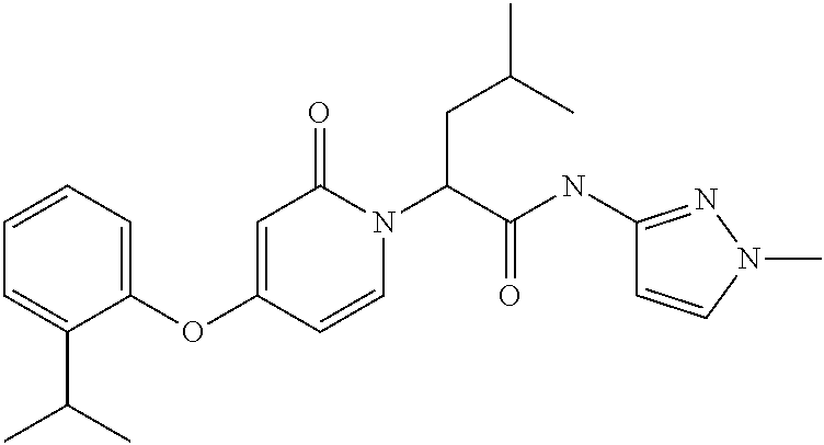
C1=CC=C(OC2=CC(=O)N(C(CC(C)C)C(=O)NC3=NN(C)C=C3)C=C2)C(C(C)C)=C1
